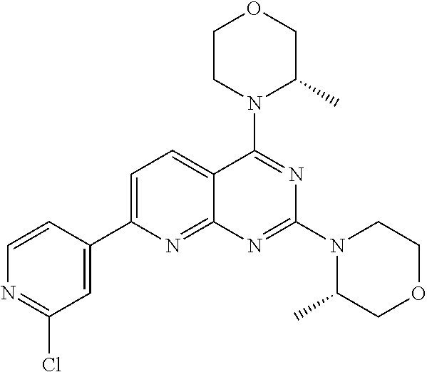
C1=C(C2=CC(Cl)=NC=C2)N=C2C(=C1)C(N1C(C)COCC1)=NC(N1C(C)COCC1)=N2
